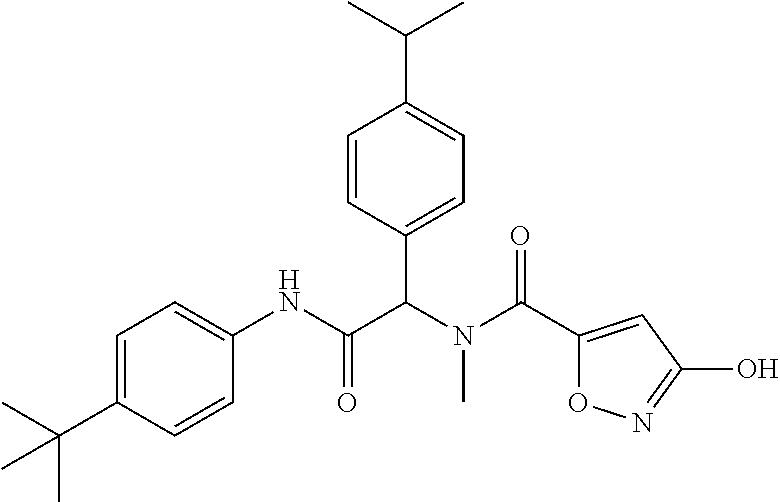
C1=C(C(C)(C)C)C=CC(NC(C(N(C(=O)C2=CC(O)=NO2)C)C2=CC=C(C(C)C)C=C2)=O)=C1
